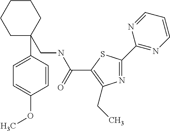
N1=C(C2=NC=CC=N2)SC(C(NCC2(C3=CC=C(OC)C=C3)CCCCC2)=O)=C1CC
